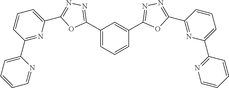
C1(C2=NN=C(C3=CC=CC(C4=CC=CC=N4)=N3)O2)=CC=CC(C2=NN=C(C3=NC(C4=NC=CC=C4)=CC=C3)O2)=C1
